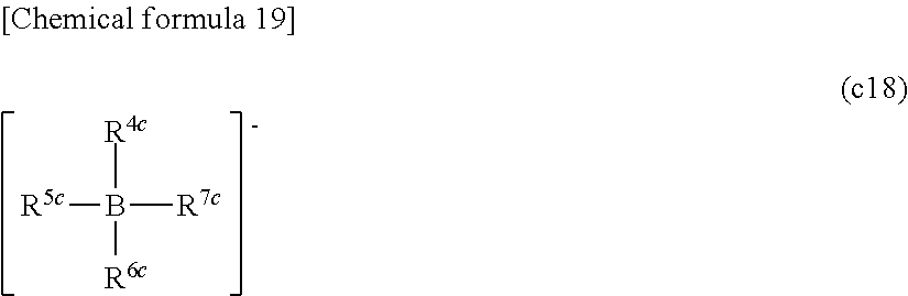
[R5c]B([R7c])([R4c])[R6c]
